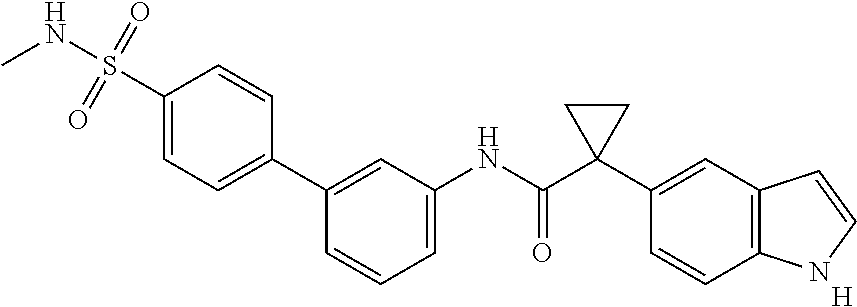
C1=CC=C(NC(C2(C3=CC4=C(C=C3)NC=C4)CC2)=O)C=C1C1=CC=C(S(NC)(=O)=O)C=C1.[H]
